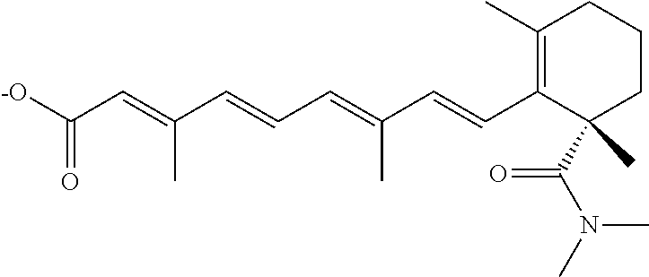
[-O]C(C=C(C=CC=C(C=CC1=C(C)CCCC1(C(N(C)C)=O)C)C)C)=O
